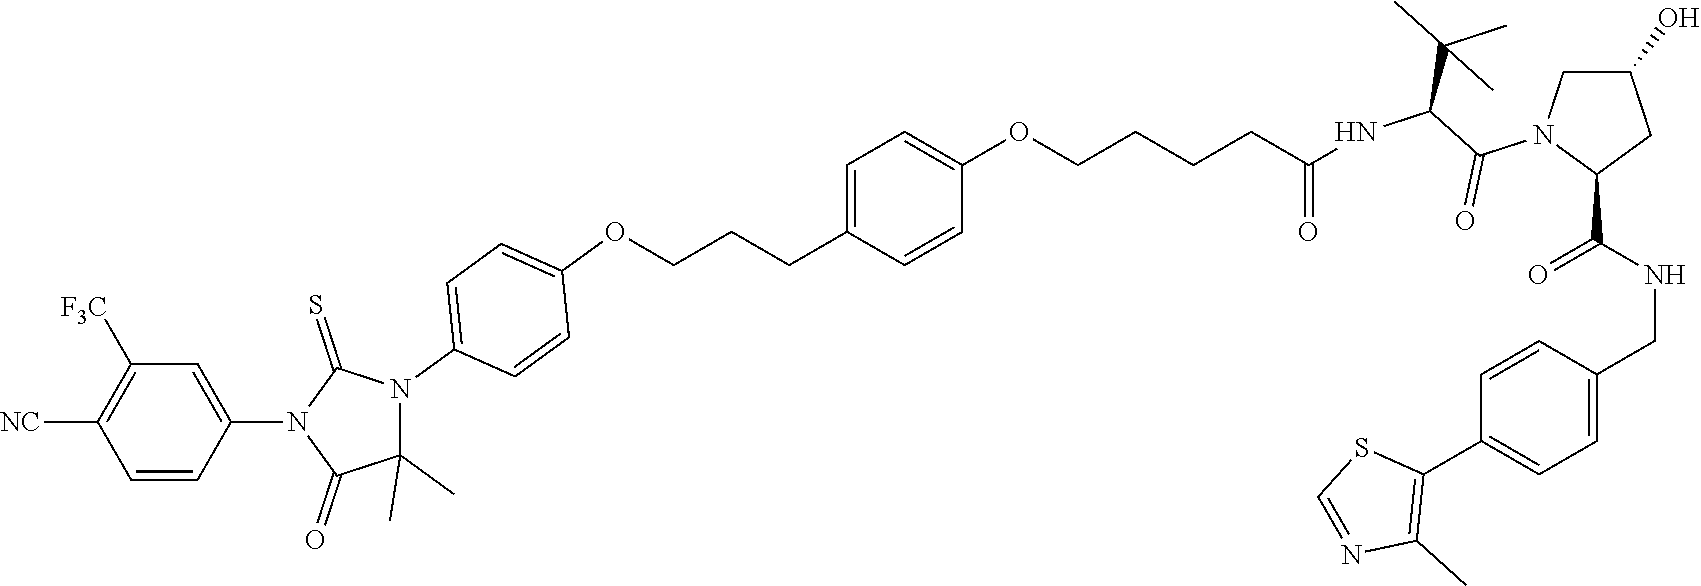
C(NC(=O)C1CC(O)CN1C(=O)C(C(C)(C)C)NC(=O)CCCCOC1=CC=C(CCCOC2=CC=C(N3C(C)(C)C(=O)N(C4=CC([F3C])=C([NC])C=C4)C3=S)C=C2)C=C1)C1=CC=C(C2=C(C)N=CS2)C=C1
